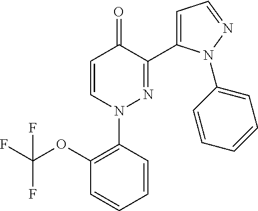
C1=CN(C2=C(OC(F)(F)F)C=CC=C2)N=C(C2=CC=NN2C2=CC=CC=C2)C1=O
